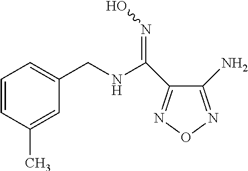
C(C1=CC=CC(C)=C1)NC(=NO)C1=NON=C1N
